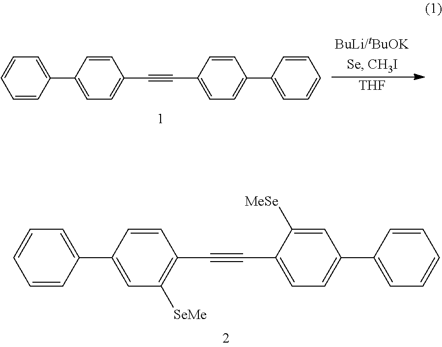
C1=C(C2=CC([SeMe])=C(C#CC3=CC=C(C4=CC=CC=C4)C=C3[MeSe])C=C2)C=CC=C1.C1=C(C2=CC=C(C#CC3=CC=C(C4=CC=CC=C4)C=C3)C=C2)C=CC=C1.[THF]
